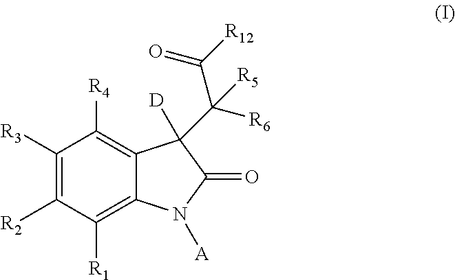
C1([R3])=C([R2])C([R1])=C2C(=C1[R4])C(C(C([R12])=O)([R6])[R5])([D])C(=O)N2[A]
